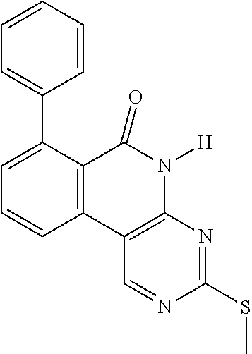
C1=C(C2=CC=CC=C2)C2=C(C=C1)C1=C(N([H])C2=O)N=C(SC)N=C1
